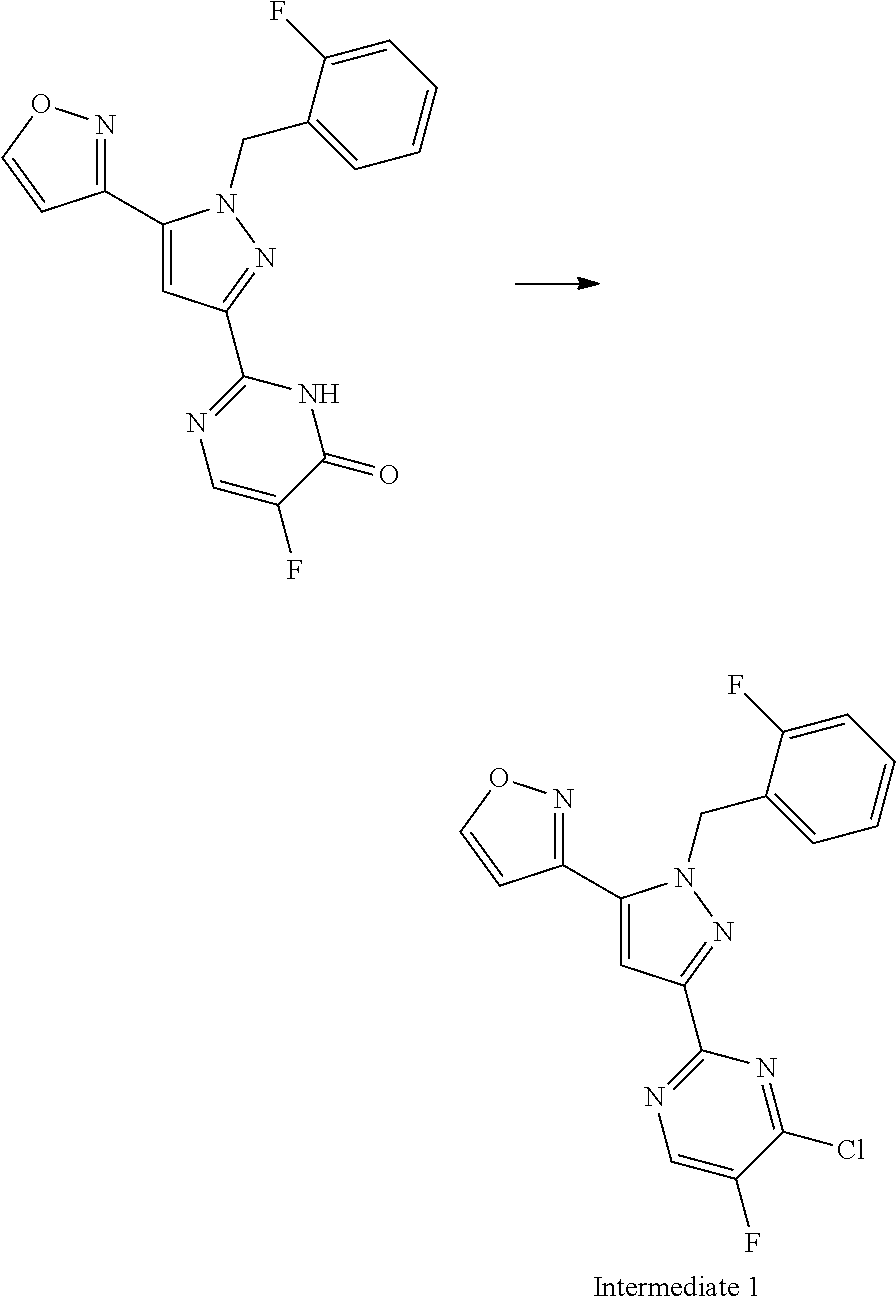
N1=C(C2=CC(C3=NC=C(F)C(Cl)=N3)=NN2CC2=CC=CC=C2F)C=CO1.N1=C(C2=CC(C3=NC=C(F)C(=O)N3)=NN2CC2=CC=CC=C2F)C=CO1
